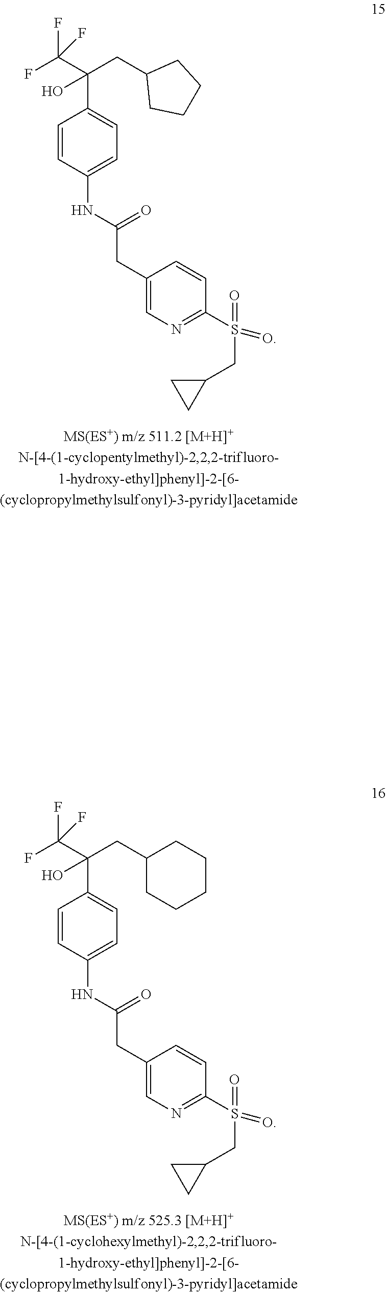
C1=CC(NC(CC2=CN=C(S(=O)(=O)CC3CC3)C=C2)=O)=CC=C1C(C(F)(F)F)(O)CC1CCCC1.C1=CC(NC(CC2=CN=C(S(=O)(=O)CC3CC3)C=C2)=O)=CC=C1C(C(F)(F)F)(O)CC1CCCCC1
